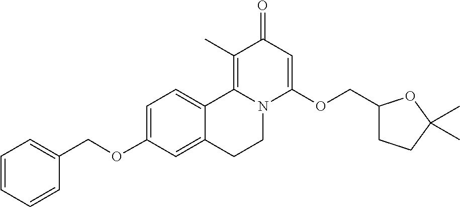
C1=C(OCC2=CC=CC=C2)C=C2C(=C1)C1=C(C)C(=O)C=C(OCC3CCC(C)(C)O3)N1CC2
